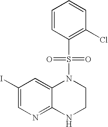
IC1=CN=C2C(=C1)N(S(C1=C(Cl)C=CC=C1)(=O)=O)CCN2
